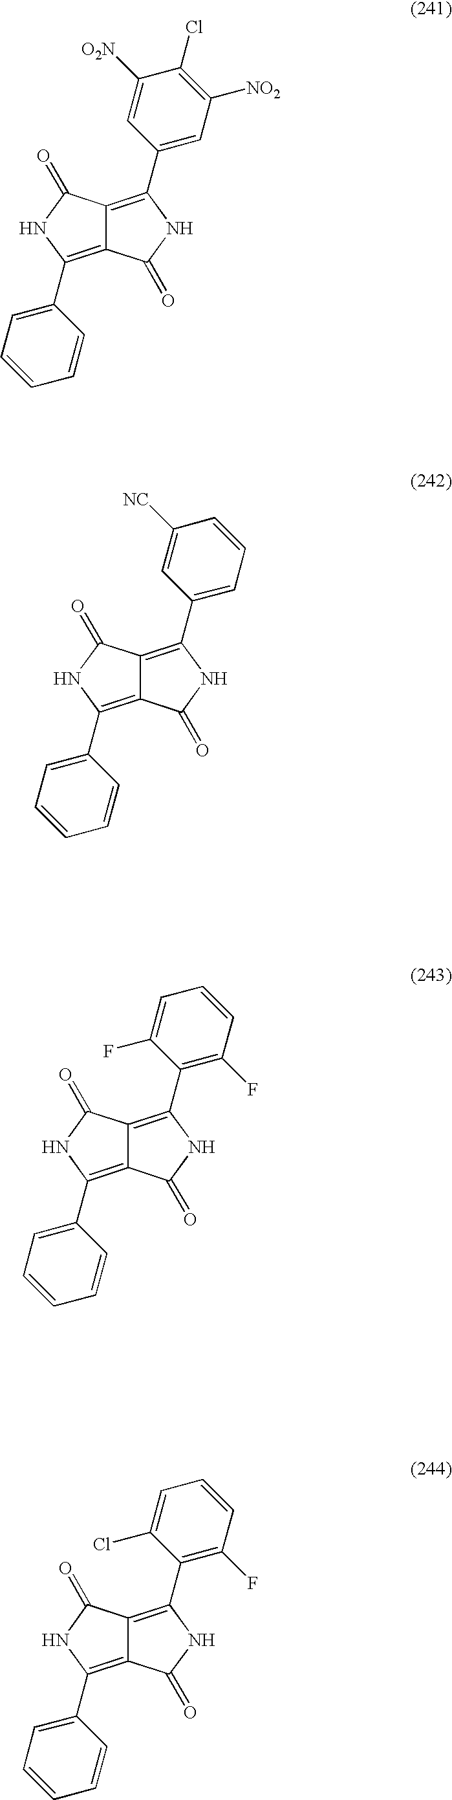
C12=C(C3=CC=CC=C3)NC(=O)C1=C(C1=CC([NO2])=C(Cl)C([O2N])=C1)NC2=O.C12=C(C3=CC=CC=C3)NC(=O)C1=C(C1=CC=CC([NC])=C1)NC2=O.C12=C(C3=CC=CC=C3)NC(=O)C1=C(C1=C(F)C=CC=C1F)NC2=O.C12=C(C3=CC=CC=C3)NC(=O)C1=C(C1=C(F)C=CC=C1Cl)NC2=O
